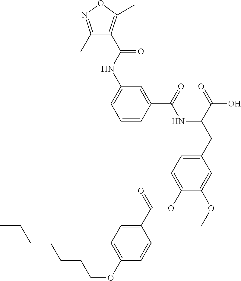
C1=CC(C(=O)NC(CC2=CC=C(OC(C3=CC=C(OCCCCCCC)C=C3)=O)C(OC)=C2)C(=O)O)=CC(NC(=O)C2=C(C)ON=C2C)=C1
